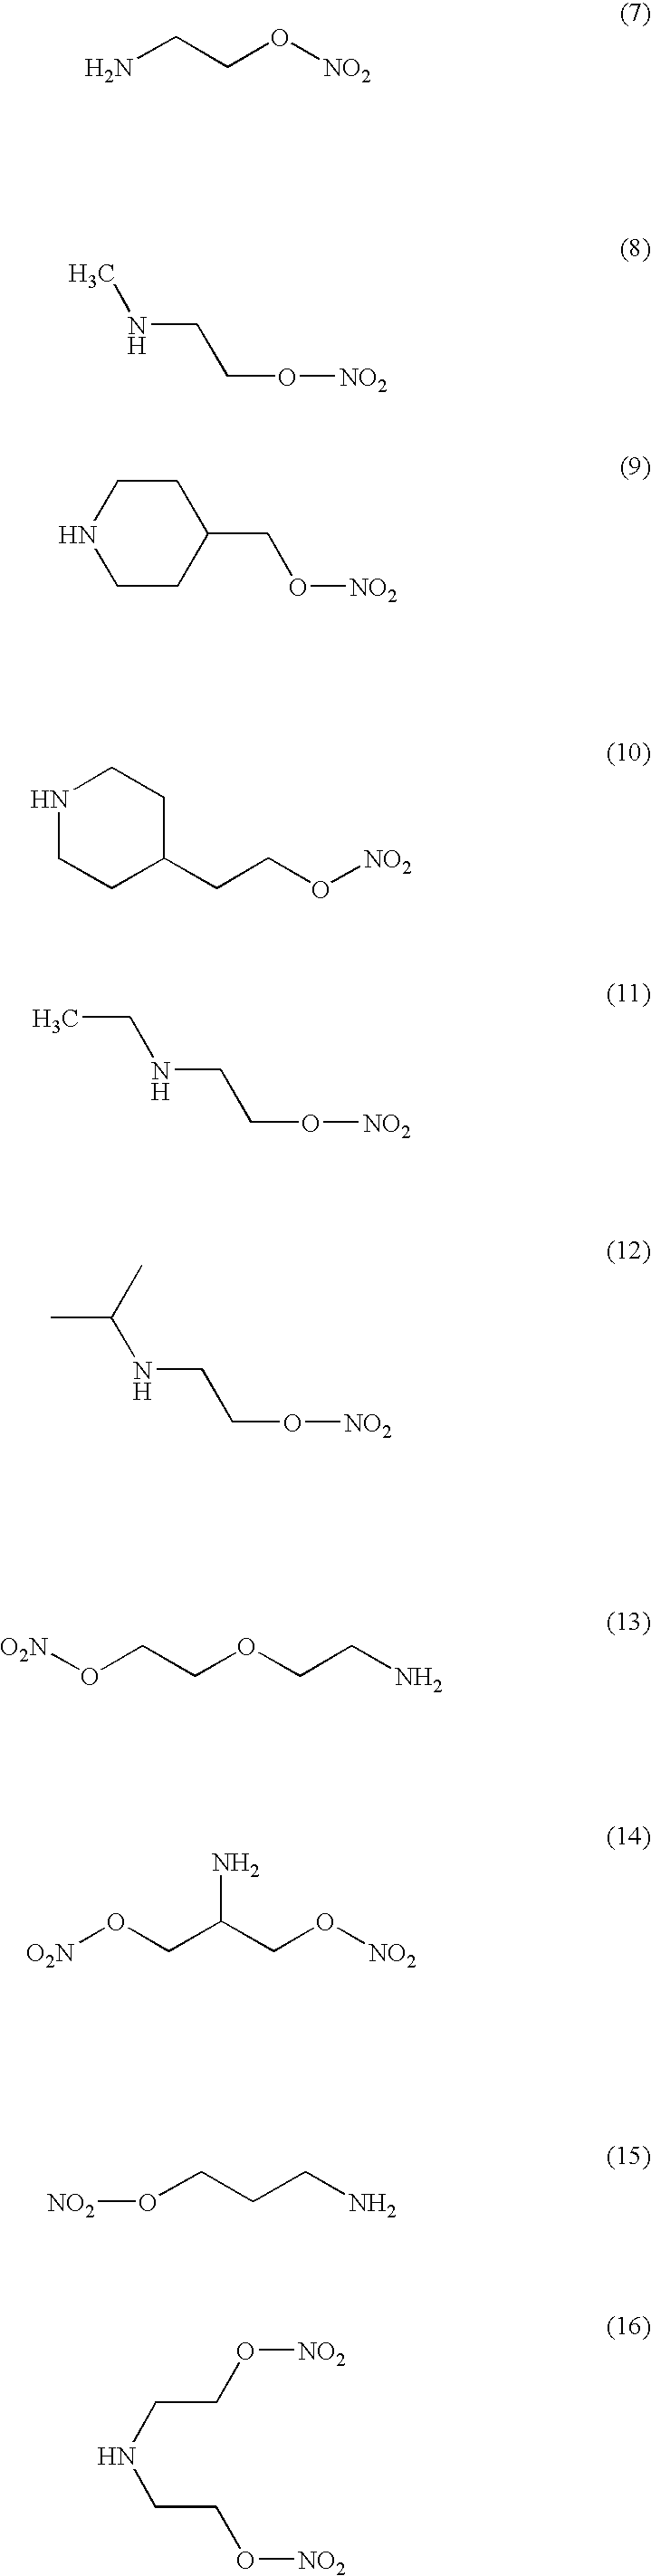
NCCO[NO2].CNCCO[NO2].C1CC(CO[NO2])CCN1.N1CCC(CCO[NO2])CC1.CCNCCO[NO2].CC(C)NCCO[NO2].[O2N]OCCOCCN.[O2N]OCC(CO[NO2])N.O(CCCN)[NO2].C(CO[NO2])NCCO[NO2]
